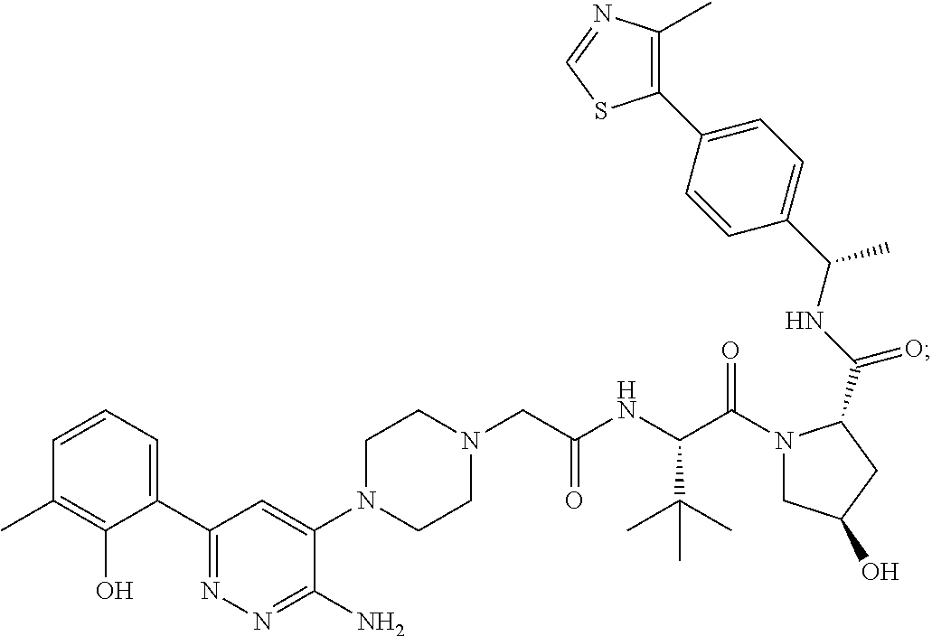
C1(C2=CC=CC(C)=C2O)=NN=C(N)C(N2CCN(CC(NC(C(N3CC(O)CC3C(NC(C3=CC=C(C4=C(C)N=CS4)C=C3)C)=O)=O)C(C)(C)C)=O)CC2)=C1
